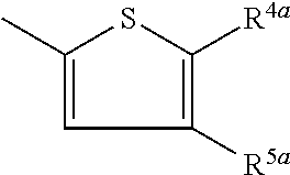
C1([R5a])=C([R4a])SC(C)=C1
